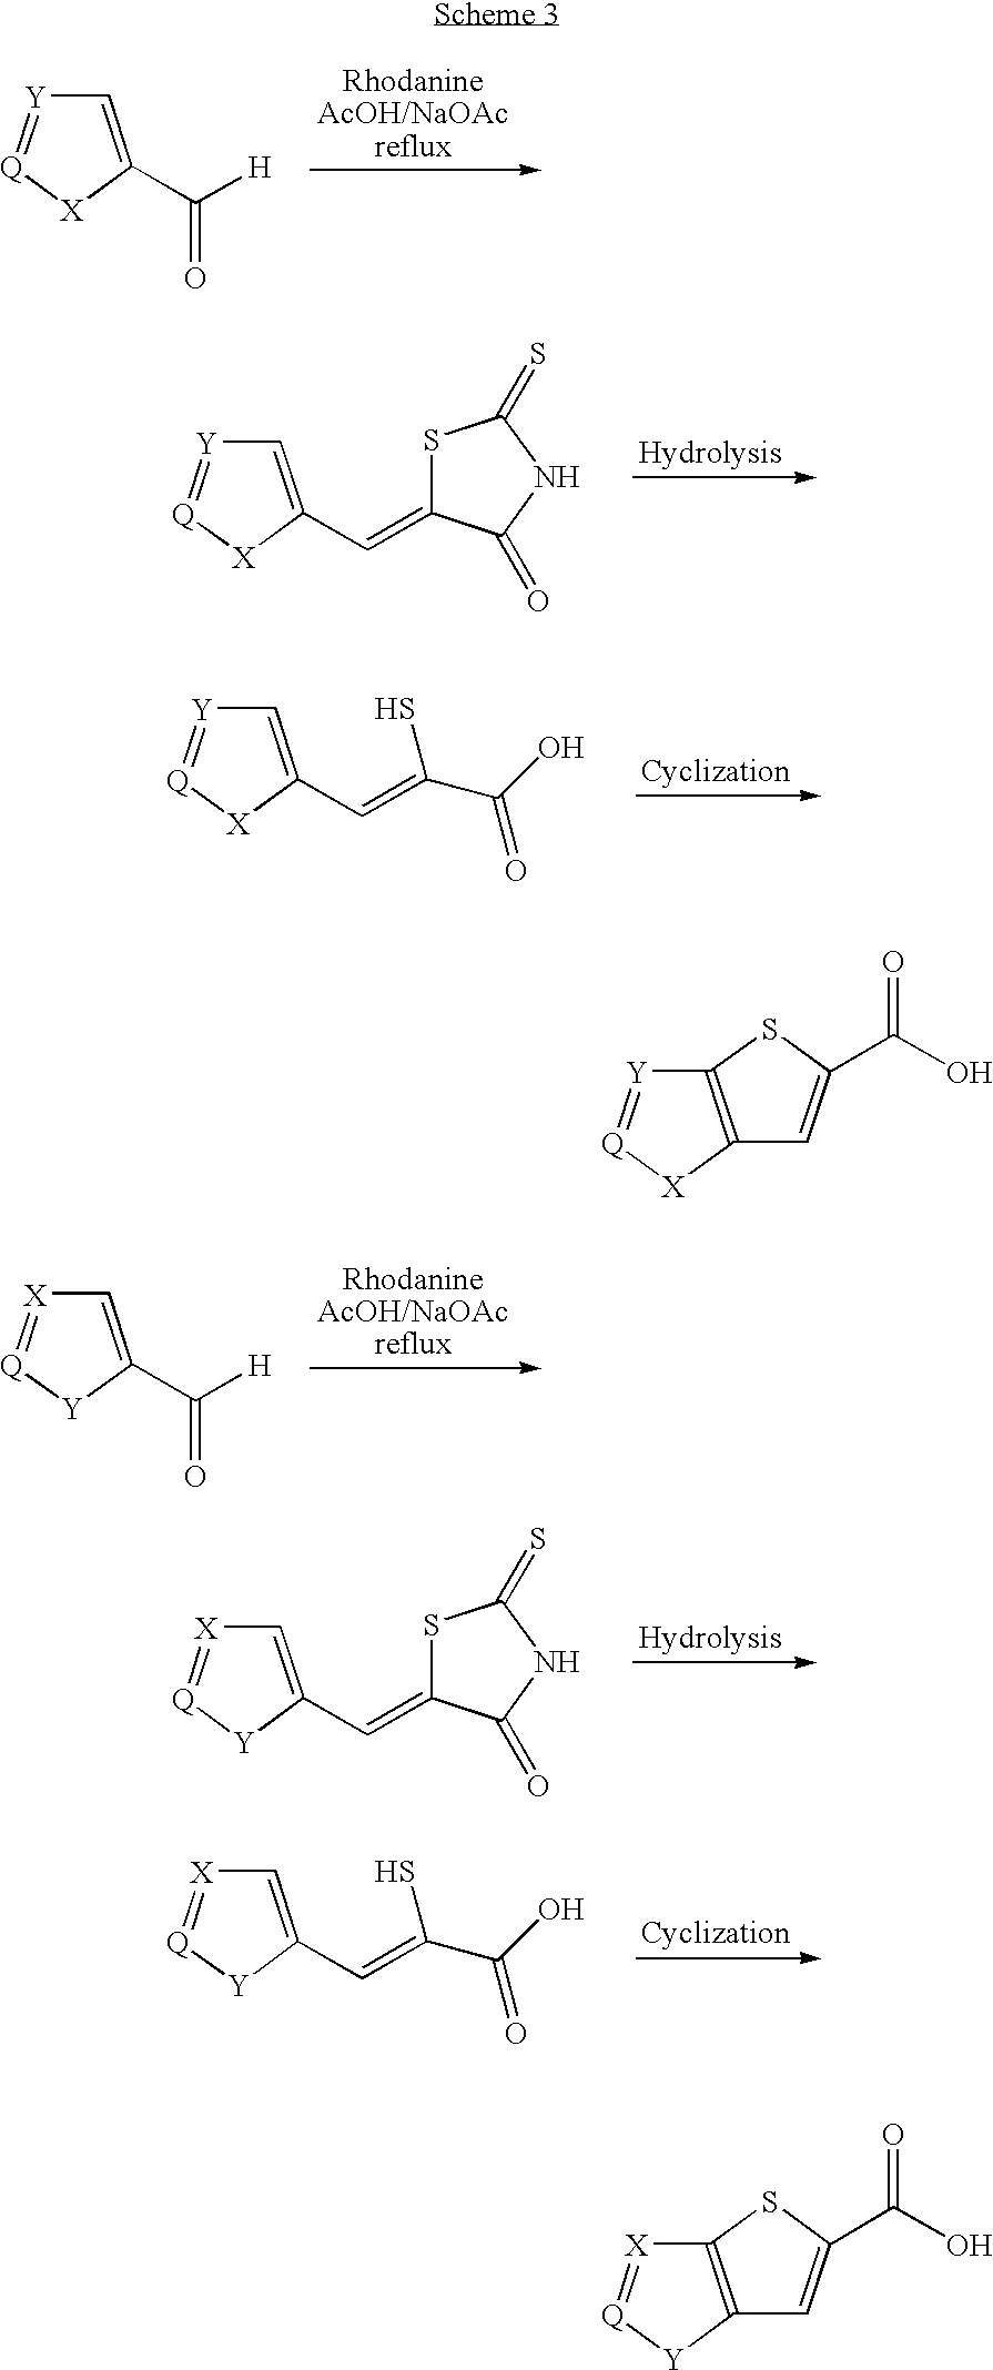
C1=C(C([H])=O)[X][Q]=[Y]1.C1=C(C=C2SC(=S)NC2=O)[X][Q]=[Y]1.C1=C(C=C(S)C(=O)O)[X][Q]=[Y]1.C1=C(C([H])=O)[Y][Q]=[X]1.C1=C(C=C2SC(=S)NC2=O)[Y][Q]=[X]1.C1=C(C=C(S)C(=O)O)[Y][Q]=[X]1.C12=C(SC(C(=O)O)=C1)[Y]=[Q][X]2.C12=C(SC(C(=O)O)=C1)[X]=[Q][Y]2
